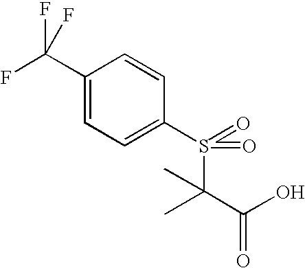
C1(C(F)(F)F)=CC=C(S(=O)(C(C(O)=O)(C)C)=O)C=C1
